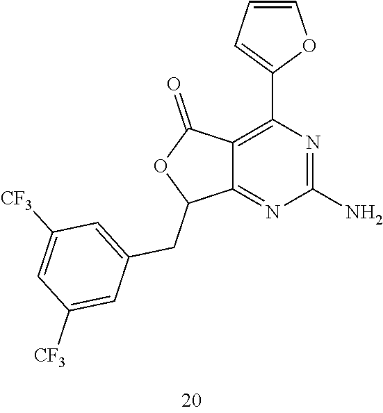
C1(N)=NC(C2=CC=CO2)=C2C(=N1)C(CC1=CC([CF3])=CC([CF3])=C1)OC2=O
